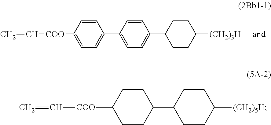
C=C[COO]C1=CC=C(C2=CC=C(C3CCC([(CH2)3H])CC3)C=C2)C=C1.C1CC([COO]C=C)CCC1C1CCC([(CH2)5H])CC1
